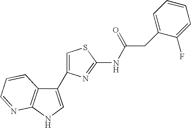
C1(C2=CSC(NC(CC3=CC=CC=C3F)=O)=N2)=CNC2=C1C=CC=N2
